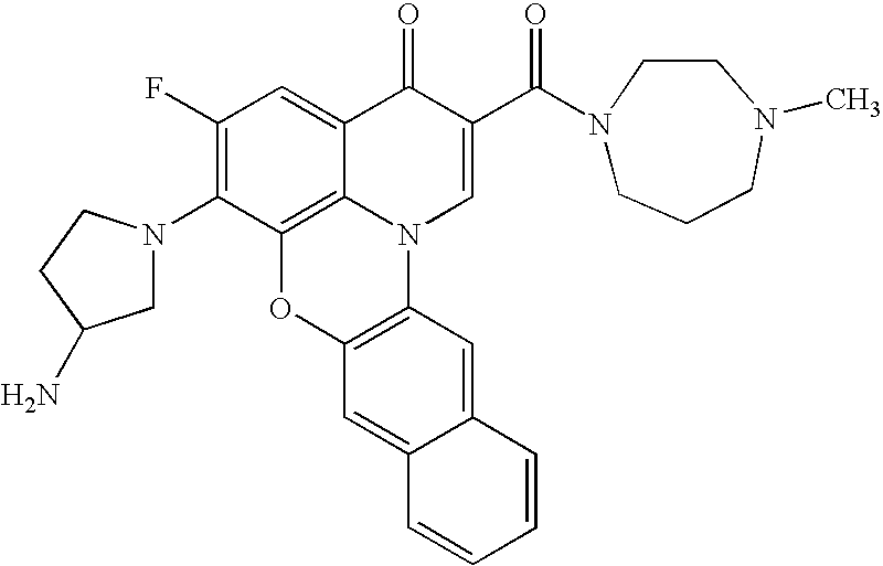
C1(F)=C(N2CC(N)CC2)C2=C3C(=C1)C(=O)C(C(N1CCCN(C)CC1)=O)=CN3C1=C(O2)C=C2C(=C1)C=CC=C2
